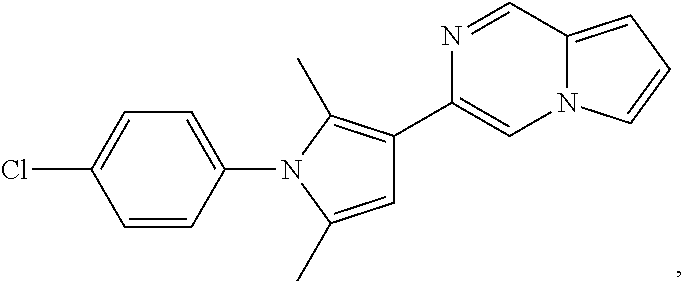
C1(N2C(C)=CC(C3=CN4C(=CC=C4)C=N3)=C2C)=CC=C(Cl)C=C1
